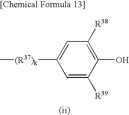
C1=C([R39])C(O)=C([R38])C=C1[(R37)k]C
